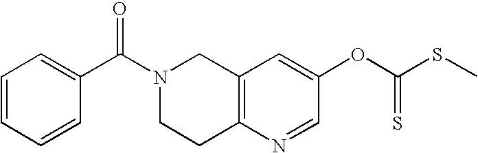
N1(C(C2=CC=CC=C2)=O)CCC2=C(C1)C=C(OC(SC)=S)C=N2
